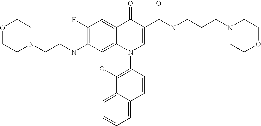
C1(F)=C(NCCN2CCOCC2)C2=C3C(=C1)C(=O)C(C(NCCCN1CCOCC1)=O)=CN3C1=C(O2)C2=CC=CC=C2C=C1
